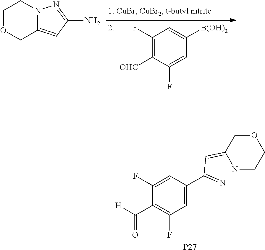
C1(F)=C([OHC])C(F)=CC([B(OH)2])=C1.C1OCC2=CC(N)=NN2C1.C1=C(C(C=C2COCCN2)=N)C=C(F)C(C([H])=O)=C1F.[P27]
